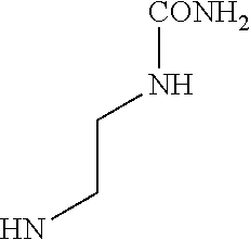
[CONH2]NCCN
